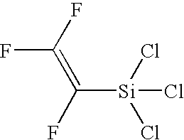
FC(=C(F)[Si](Cl)(Cl)Cl)F
